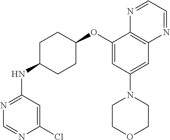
C1(Cl)=CC(NC2CCC(OC3=CC(N4CCOCC4)=CC4=C3N=CC=N4)CC2)=NC=N1
